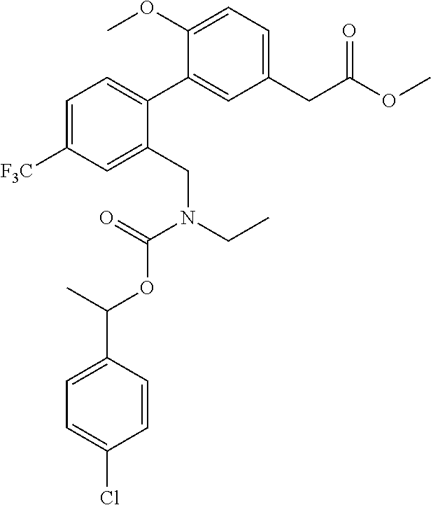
C1=CC(C(OC(N(CC)CC2=CC([F3C])=CC=C2C2=CC(CC(OC)=O)=CC=C2OC)=O)C)=CC=C1Cl
